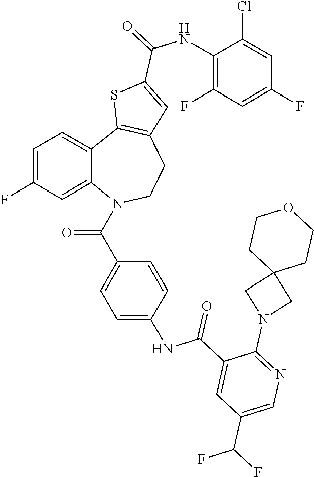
C1=C(F)C=C2C(=C1)C1=C(CCN2C(=O)C2=CC=C(NC(C3=CC(C(F)F)=CN=C3N3CC4(C3)CCOCC4)=O)C=C2)C=C(C(NC2=C(F)C=C(F)C=C2Cl)=O)S1
